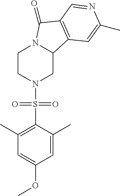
C1CN(S(C2=C(C)C=C(OC)C=C2C)(=O)=O)CC2N1C(=O)C1=C2C=C(C)N=C1
